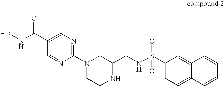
N1(C2=NC=C(C(=O)NO)C=N2)CCNC(CNS(=O)(=O)C2=CC=C3C(=C2)C=CC=C3)C1
